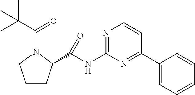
C1CC(C(NC2=NC=CC(C3=CC=CC=C3)=N2)=O)N(C(=O)C(C)(C)C)C1
